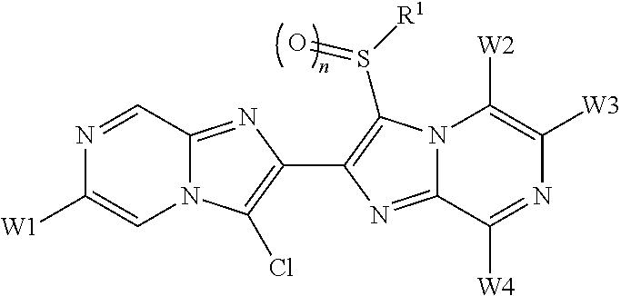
N12C(=NC(C3=C(S([R1])=O)N4C(=N3)C([W4])=NC([W3])=C4[W2])=C1Cl)C=NC([W1])=C2
